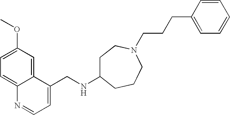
C1=C(OC)C=C2C(=C1)N=CC=C2CNC1CCN(CCCC2=CC=CC=C2)CCC1
